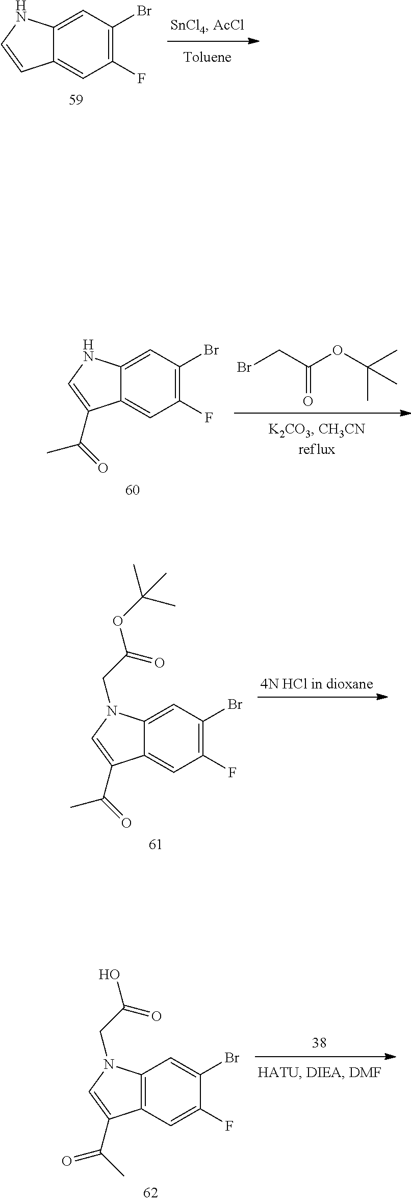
C12=CC(Br)=C(F)C=C1C=CN2.BrCC(OC(C)(C)C)=O.C12=CC(Br)=C(F)C=C1C(C(=O)C)=CN2.C12=CC(Br)=C(F)C=C1C(C(=O)C)=CN2CC(OC(C)(C)C)=O.C12=C(C=C(F)C(Br)=C1)C(C(C)=O)=CN2CC(O)=O
